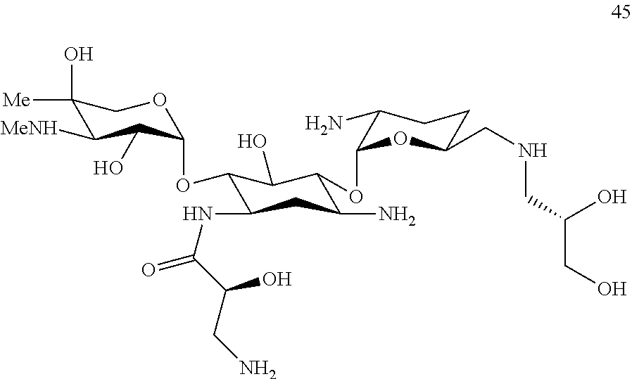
C1([Me])(O)C([MeNH])C(O)C(OC2C(NC(C(CN)O)=O)CC(N)C(OC3C(N)CCC(CNCC(O)CO)O3)C2O)OC1
